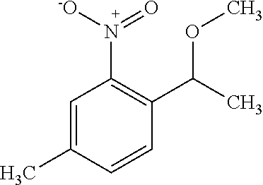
C1=C(C)C=CC(C(C)OC)=C1N([-O])=O
